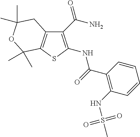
C12=C(SC(NC(=O)C3=C(NS(C)(=O)=O)C=CC=C3)=C1C(N)=O)C(C)(C)OC(C)(C)C2
